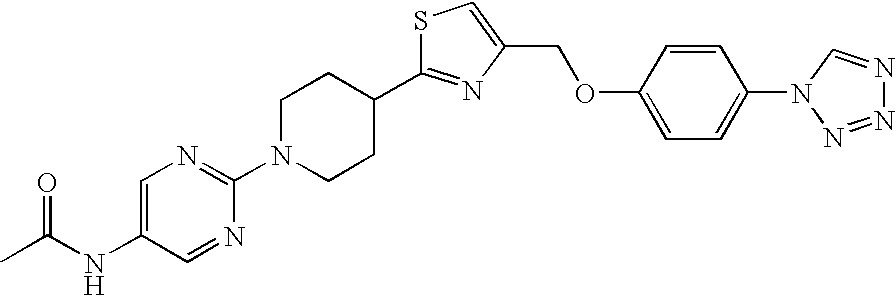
C1=C(NC(C)=O)C=NC(N2CCC(C3=NC(COC4=CC=C(N5N=NN=C5)C=C4)=CS3)CC2)=N1
